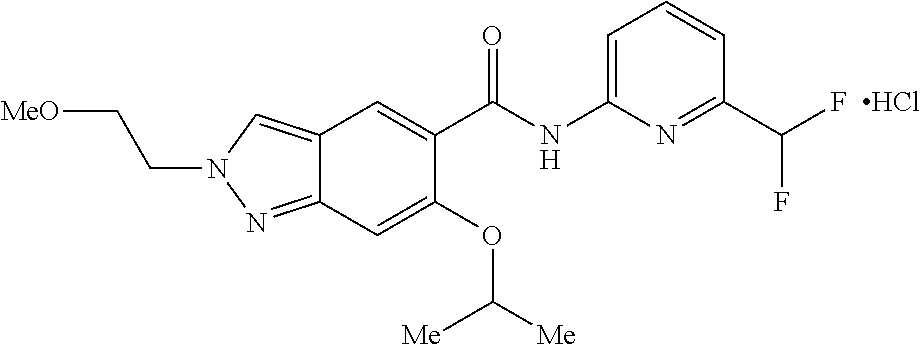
Cl.C(C1=NC(NC(C2=CC3=CN(CC[MeO])N=C3C=C2OC([Me])[Me])=O)=CC=C1)(F)F
